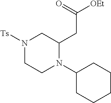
N1([Ts])CCN(C2CCCCC2)C(CC([OEt])=O)C1
